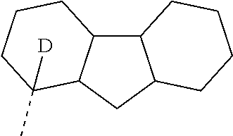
C12C3C(CC1C(C)([D])CCC2)CCCC3
